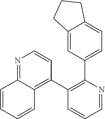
C12=CC(C3=C(C4=C5C(=NC=C4)C=CC=C5)C=CC=N3)=CC=C1CCC2
